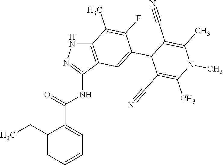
C12=C(C(NC(C3=CC=CC=C3CC)=O)=NN1)C=C(C1C(C#N)=C(C)N(C)C(C)=C1C#N)C(F)=C2C
